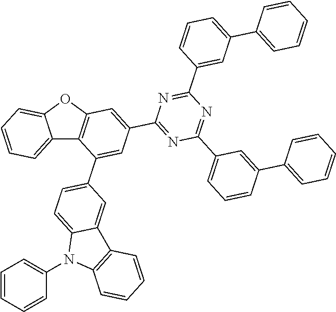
C12=CC=CC=C1OC1=C2C(C2=CC=C3C(=C2)C2=C(N3C3=CC=CC=C3)C=CC=C2)=CC(C2=NC(C3=CC=CC(C4=CC=CC=C4)=C3)=NC(C3=CC(C4=CC=CC=C4)=CC=C3)=N2)=C1
